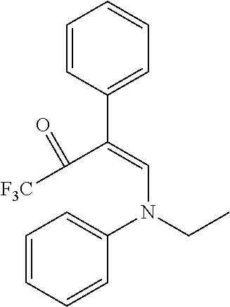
C1=CC(C(=CN(CC)C2=CC=CC=C2)C([F3C])=O)=CC=C1
